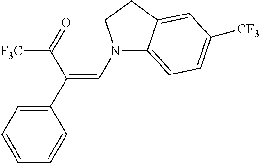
N1(C=C(C2=CC=CC=C2)C(=O)[F3C])C2=CC=C([CF3])C=C2CC1
